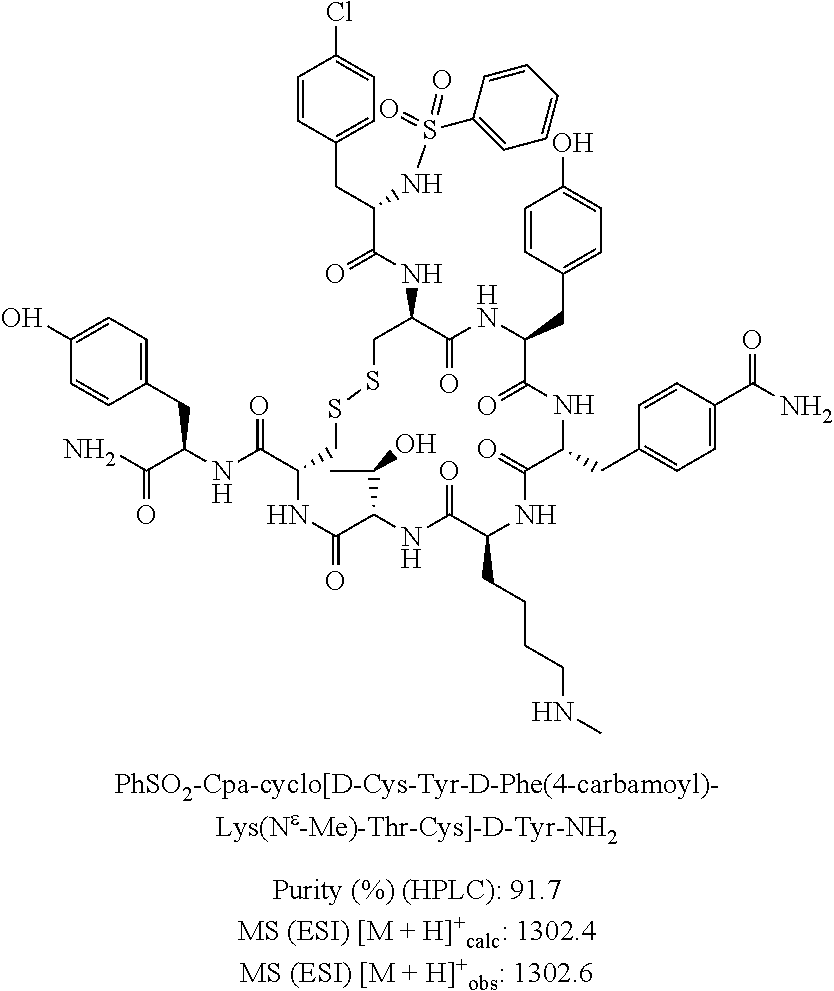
C1=CC(CC(C(NC2C(=O)NC(CC3=CC=C(O)C=C3)C(=O)NC(CC3=CC=C(C(=O)N)C=C3)C(=O)NC(CCCCNC)C(=O)NC(C(C)O)C(=O)NC(C(=O)NC(CC3=CC=C(O)C=C3)C(=O)N)CSSC2)=O)NS(=O)(=O)C2=CC=CC=C2)=CC=C1Cl
